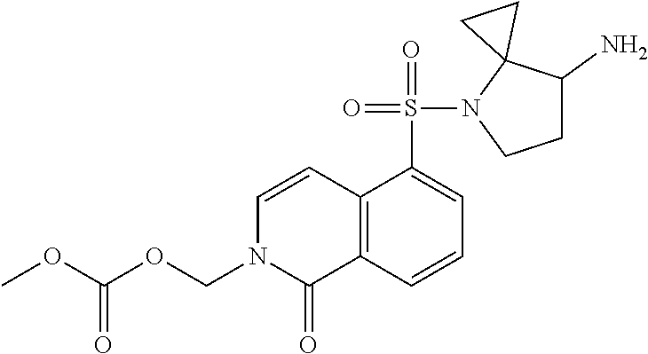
C1(S(=O)(=O)N2CCC(N)C23CC3)=CC=CC2=C1C=CN(COC(OC)=O)C2=O
